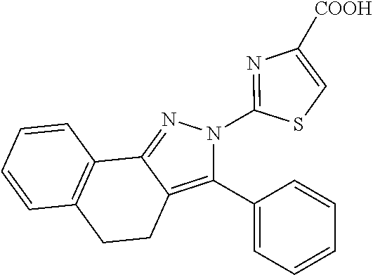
C12=NN(C3=NC([COOH])=CS3)C(C3=CC=CC=C3)=C1CCC1=C2C=CC=C1
